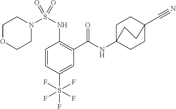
C1=CC(S(F)(F)(F)(F)F)=CC(C(=O)NC23CCC(C#N)(CC2)CC3)=C1NS(N1CCOCC1)(=O)=O
